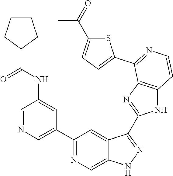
C1=NC=C(C2=NC=C3C(=C2)C(C2=NC4=C(N2)C=CN=C4C2=CC=C(C(=O)C)S2)=NN3)C=C1NC(C1CCCC1)=O
